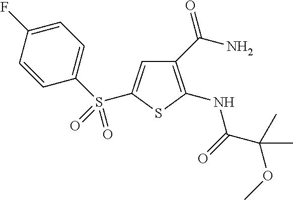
C1(C(N)=O)=C(NC(C(OC)(C)C)=O)SC(S(C2=CC=C(F)C=C2)(=O)=O)=C1
